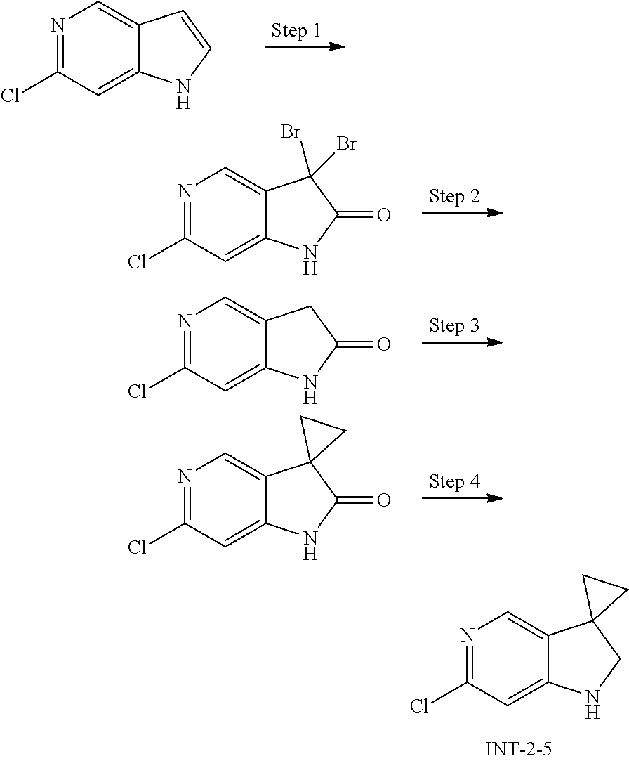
N1=C(Cl)C=C2C(=C1)C1(CN2)CC1.N1=C(Cl)C=C2C(=C1)C=CN2.N1=C(Cl)C=C2C(=C1)C(Br)(Br)C(=O)N2.N1=C(Cl)C=C2C(=C1)CC(=O)N2.N1=C(Cl)C=C2C(=C1)C1(C(=O)N2)CC1
